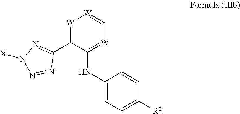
C1(NC2=[W]C=[W][W]=C2C2=NN([X])N=N2)=CC=C([R2])C=C1
